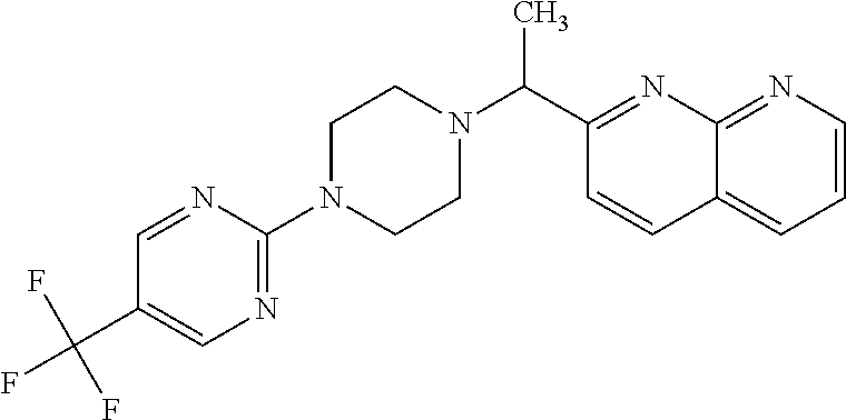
C12=NC=CC=C1C=CC(C(N1CCN(C3=NC=C(C(F)(F)F)C=N3)CC1)C)=N2
